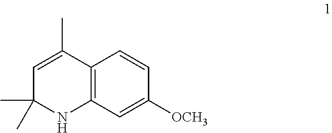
C1=CC2=C(C=C1[OCH3])NC(C)(C)C=C2C
